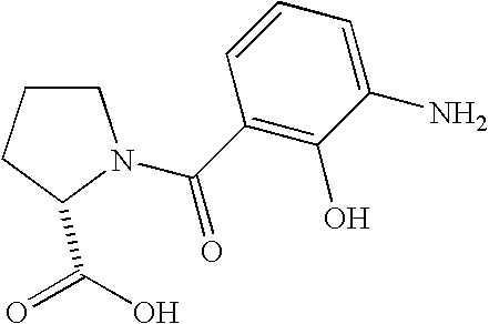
C1CCC(C(=O)O)N1C(C1=C(O)C(N)=CC=C1)=O
